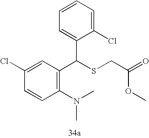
C1=CC(Cl)=CC(C(C2=CC=CC=C2Cl)SCC(=O)OC)=C1N(C)C
